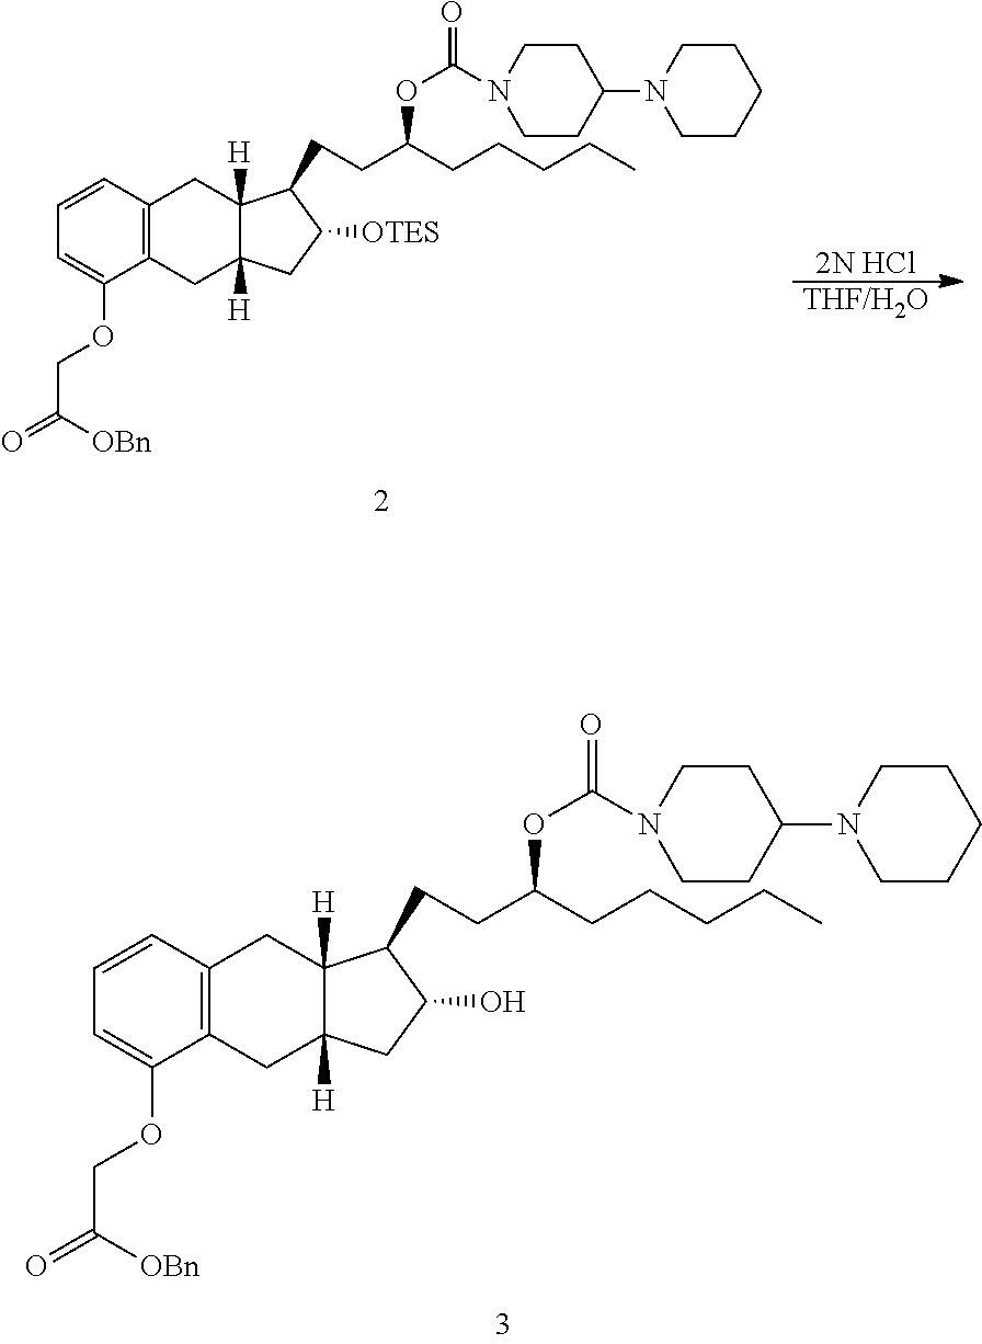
C12=C(C=CC=C1OCC(=O)[OBn])CC1([H])C([H])(C2)CC(O)C1CCC(CCCCC)OC(N1CCC(N2CCCCC2)CC1)=O.[2N HCl].[THF/H2O].C12=C(C=CC=C1OCC(=O)[OBn])CC1([H])C([H])(C2)CC([OTES])C1CCC(CCCCC)OC(N1CCC(N2CCCCC2)CC1)=O
